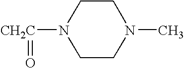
C1CN(C)CCN1[CH2C]=O
